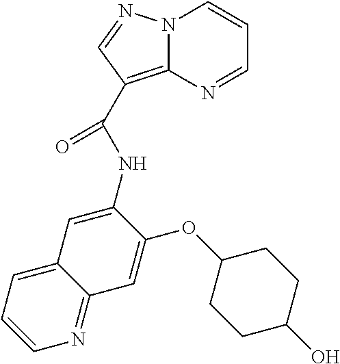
N1=CC=CN2C1=C(C(=O)NC1=CC3=CC=CN=C3C=C1OC1CCC(O)CC1)C=N2
